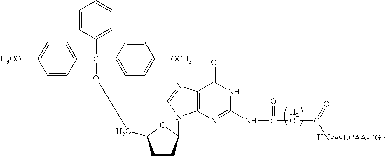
C12=C(N=C(NC(=O)CC(N[LCAA-CGP])=O)NC1=O)N(C1CCC(COC(C3=CC=CC=C3)(C3=CC=C([OCH3])C=C3)C3=CC=C([H3CO])C=C3)O1)C=N2
